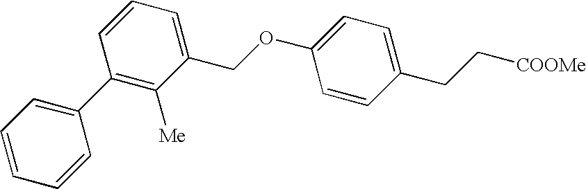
C1(COC2=CC=C(CC[COOMe])C=C2)=CC=CC(C2=CC=CC=C2)=C1[Me]
